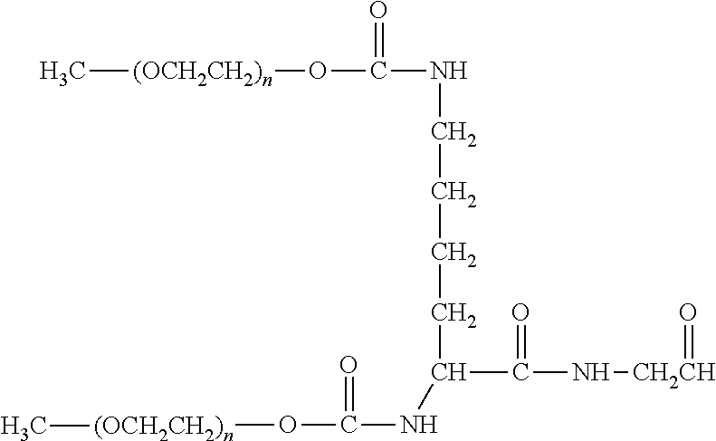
C[(OCH2CH2)n]OC(NCCCCC(NC(O[(OCH2CH2)n]C)=O)C(N[CH2CH]=O)=O)=O
